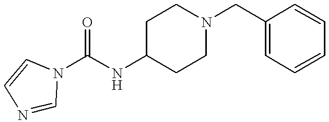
C(NC1CCN(CC2=CC=CC=C2)CC1)(=O)N1C=NC=C1
